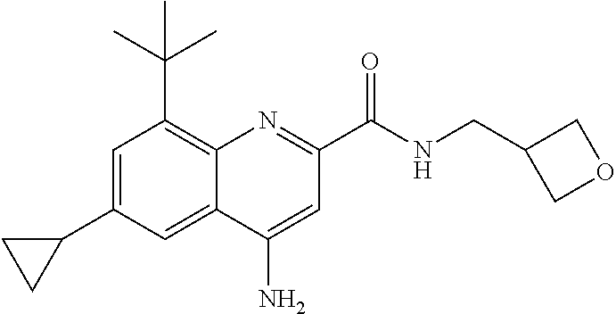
C1(C2=CC(C(C)(C)C)=C3C(=C2)C(N)=CC(C(NCC2COC2)=O)=N3)CC1
